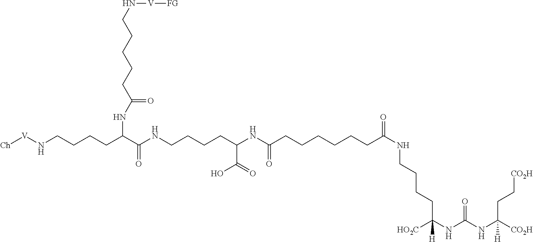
[Ch][V]NCCCCC(C(NCCCCC(NC(CCCCCCC(NCCCCC(NC(NC([CO2H])(CC[CO2H])[H])=O)([HO2C])[H])=O)=O)C(=O)O)=O)NC(CCCCCN[V][FG])=O
